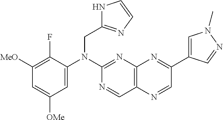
C1([MeO])=C(F)C(N(C2=NC3=C(C=N2)N=CC(C2=CN(C)N=C2)=N3)CC2=NC=CN2)=CC([OMe])=C1
